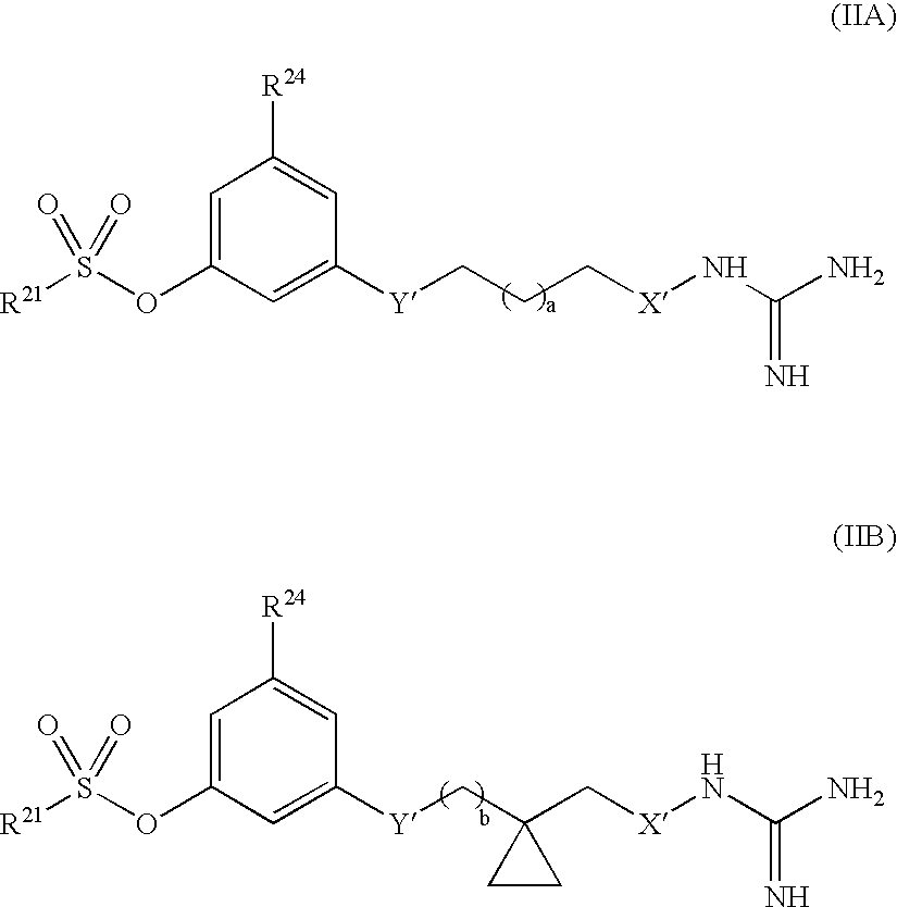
C1=C(OS([R21])(=O)=O)C=C([Y]CCC[X]NC(N)=N)C=C1[R24].C1=C(OS([R21])(=O)=O)C=C([Y]CC2(C[X]NC(N)=N)CC2)C=C1[R24]
